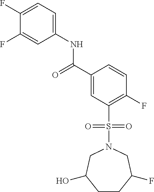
C1(F)=CC=C(NC(C2=CC(S(=O)(=O)N3CC(O)CCC(F)C3)=C(F)C=C2)=O)C=C1F
